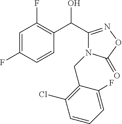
C1=C(F)C=CC(C(C2=NOC(=O)N2CC2=C(Cl)C=CC=C2F)O)=C1F
